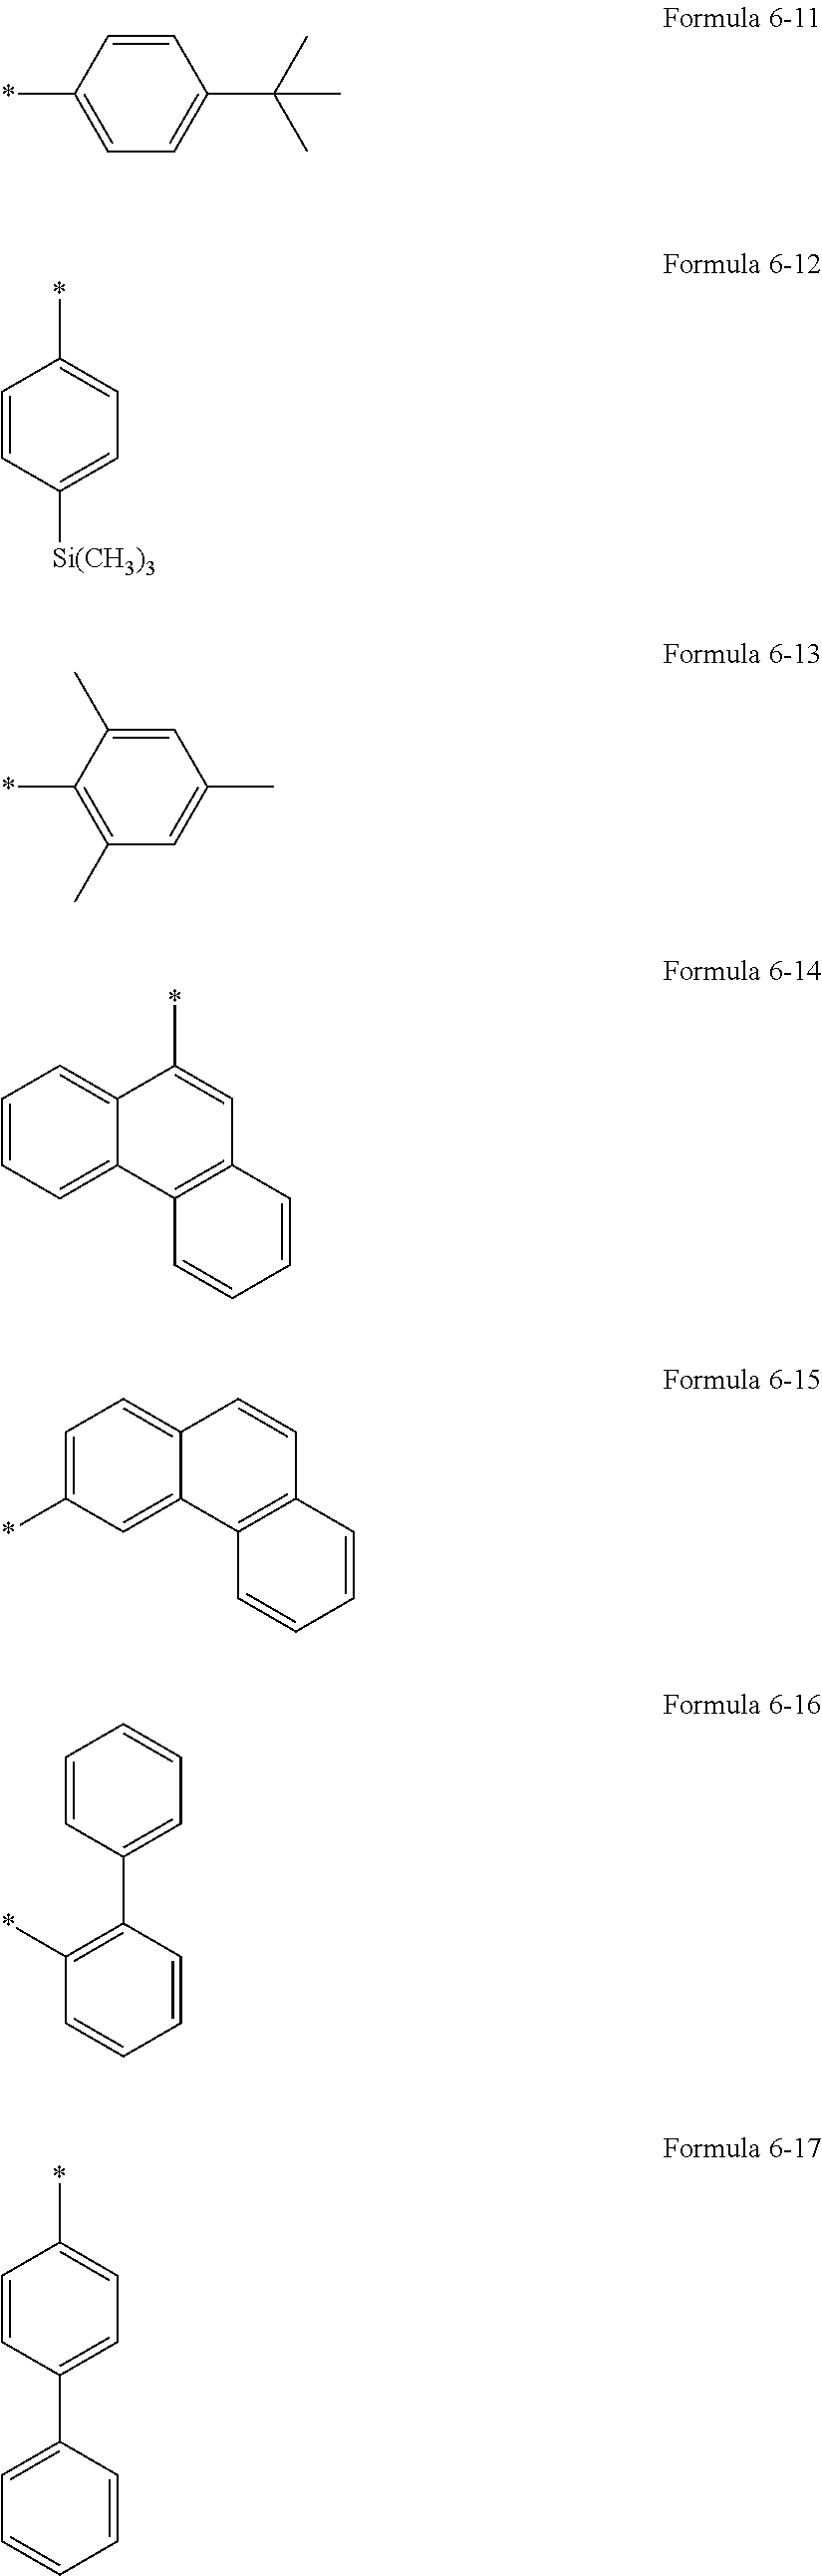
C1=CC(*)=CC=C1C(C)(C)C.C1=CC([Si(CH3)3])=CC=C1*.C1=C(C)C(*)=C(C)C=C1C.C1=CC=C2C(=C1)C(*)=CC1=C2C=CC=C1.C1=C(*)C=C2C(=C1)C=CC1=C2C=CC=C1.C1=CC(C2=C(*)C=CC=C2)=CC=C1.C1=CC(C2=CC=CC=C2)=CC=C1*
